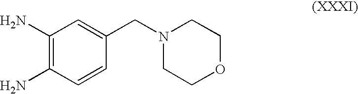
C1(N)=C(N)C=CC(CN2CCOCC2)=C1
